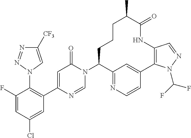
C1(F)=CC(Cl)=CC(C2=CC(=O)N(C3C4=NC=CC(=C4)C4=C(NC(=O)C(C)CCC3)C=NN4C(F)F)C=N2)=C1N1C=C([CF3])N=N1
